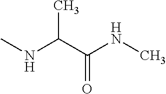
CNC(C(NC)=O)C
